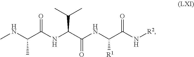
CNC(C(NC(C(NC(C(N[R2])=O)[R1])=O)C(C)C)=O)C
